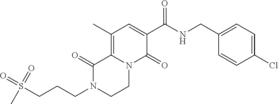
C12=C(C)C=C(C(=O)NCC3=CC=C(Cl)C=C3)C(=O)N1CCN(CCCS(=O)(=O)C)C2=O
